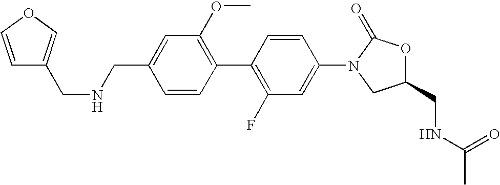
C1=C(CNCC2=COC=C2)C=CC(C2=C(F)C=C(N3CC(CNC(C)=O)OC3=O)C=C2)=C1OC
